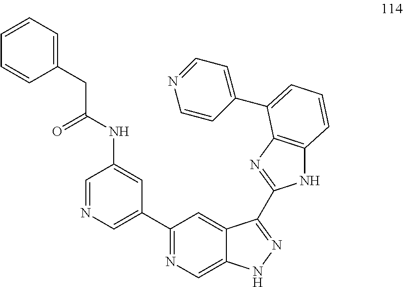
C1=NC=C(C2=NC=C3C(=C2)C(C2=NC4=C(N2)C=CC=C4C2=CC=NC=C2)=NN3)C=C1NC(CC1=CC=CC=C1)=O
